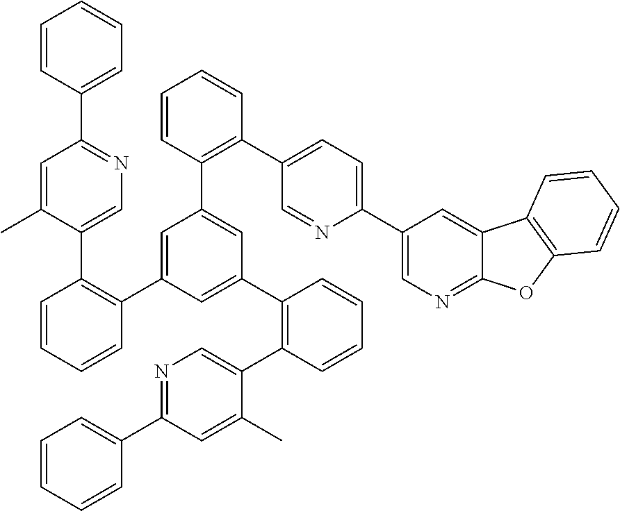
C1=CC(C2=NC=C(C3=C(C4=CC(C5=C(C6=CC=C(C7=CN=C8C(=C7)C7=C(O8)C=CC=C7)N=C6)C=CC=C5)=CC(C5=C(C6=CN=C(C7=CC=CC=C7)C=C6C)C=CC=C5)=C4)C=CC=C3)C(C)=C2)=CC=C1
